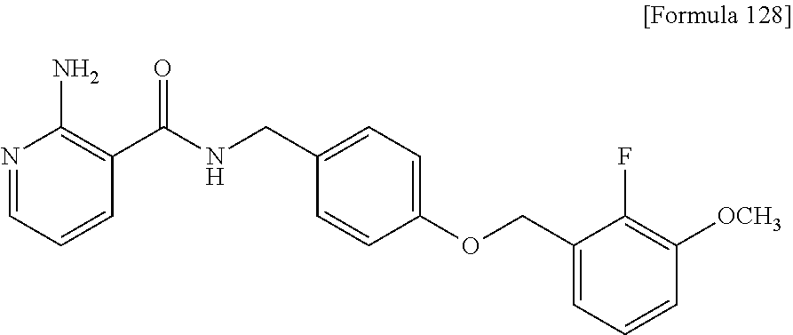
N1=CC=CC(C(NCC2=CC=C(OCC3=CC=CC([OCH3])=C3F)C=C2)=O)=C1N
